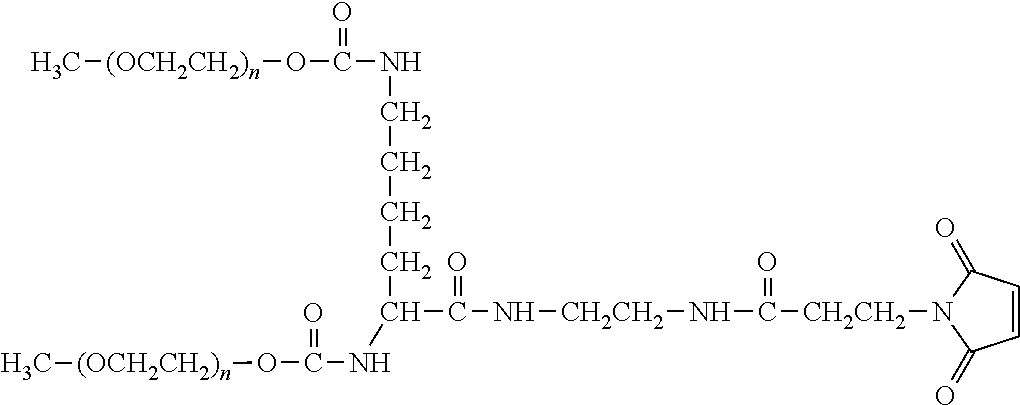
C[(OCH2CH2)n]OC(NCCCCC(C(=O)N[CH2CH2]NC([CH2CH2]N1C(=O)C=CC1=O)=O)NC(=O)O[(OCH2CH2)n]C)=O
